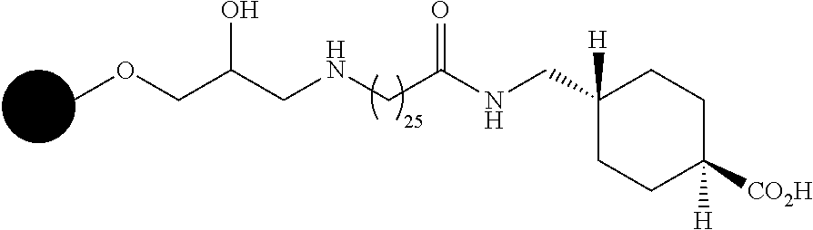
COCC(CNCC(NCC1([H])CCC([H])([CO2H])CC1)=O)O
